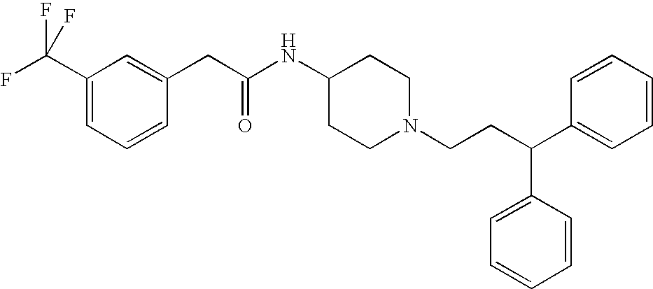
C1(C(F)(F)F)=CC=CC(CC(NC2CCN(CCC(C3=CC=CC=C3)C3=CC=CC=C3)CC2)=O)=C1
